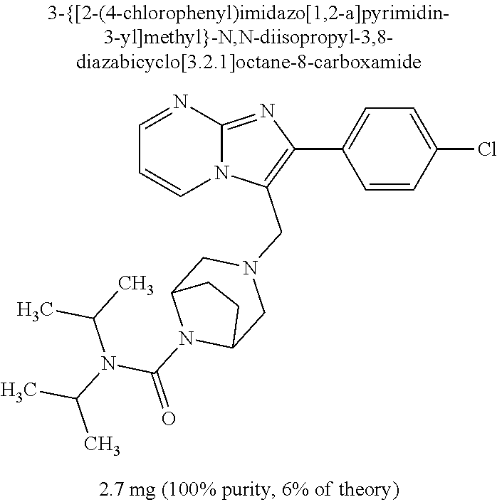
C1=CC(Cl)=CC=C1C1=C(CN2CC3N(C(=O)N(C(C)C)C(C)C)C(C2)CC3)N2C(=N1)N=CC=C2
